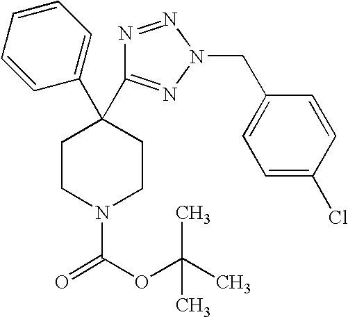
C1(C2(C3=NN(CC4=CC=C(Cl)C=C4)N=N3)CCN(C(OC(C)(C)C)=O)CC2)=CC=CC=C1
